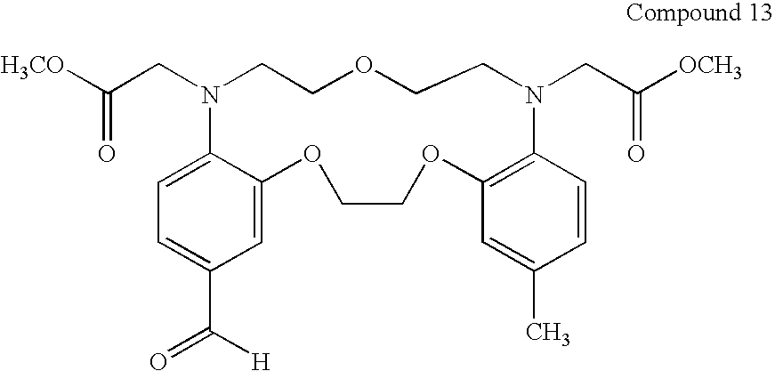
C1=C(C(=O)[H])C=C2C(=C1)N(CC([H3CO])=O)CCOCCN(CC([OCH3])=O)C1=C(OCCO2)C=C(C)C=C1
